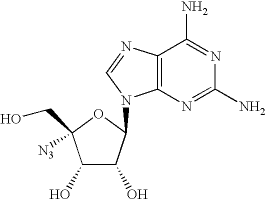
C1(O)C(O)C(N2C3=C(N=C2)C(N)=NC(N)=N3)OC1([N3])CO
